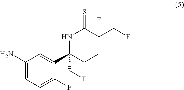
NC1=CC=C(F)C(C2(CF)CCC(F)(CF)C(=S)N2)=C1
